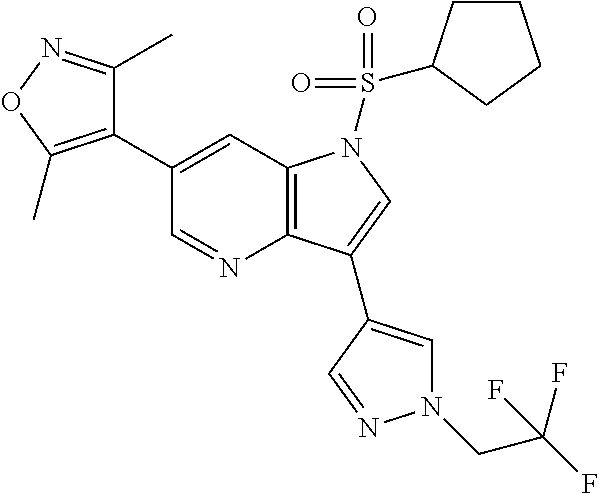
C12=C(C=C(C3=C(C)ON=C3C)C=N1)N(S(=O)(=O)C1CCCC1)C=C2C1=CN(CC(F)(F)F)N=C1
